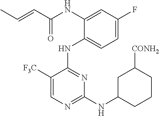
C(=CC(NC1=CC(F)=CC=C1NC1=NC(NC2CCCC([CONH2])C2)=NC=C1[F3C])=O)C
